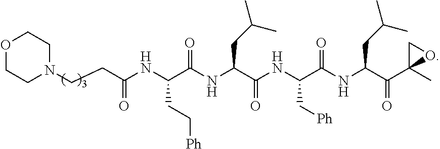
C(NC(C(NC(C(NC(C(NC(C(C1(C)OC1)=O)CC(C)C)=O)C[Ph])=O)CC(C)C)=O)CC[Ph])(=O)CCN1CCOCC1
